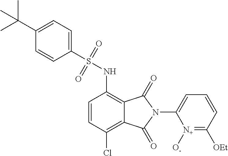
C1=CC(Cl)=C2C(=C1NS(C1=CC=C(C(C)(C)C)C=C1)(=O)=O)C(=O)N(C1=CC=CC([OEt])=[N+]1[O-])C2=O
